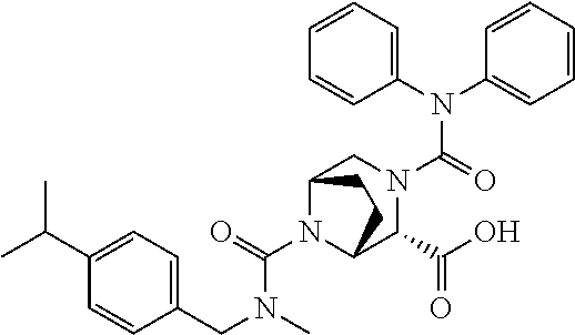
N(C(N1C2C(C(O)=O)N(C(=O)N(C3=CC=CC=C3)C3=CC=CC=C3)CC1CC2)=O)(C)CC1=CC=C(C(C)C)C=C1
